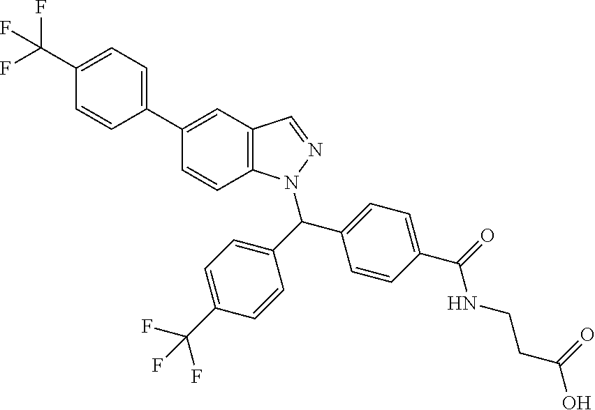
C1(C(F)(F)F)=CC=C(C2=CC3=C(C=C2)N(C(C2=CC=C(C(F)(F)F)C=C2)C2=CC=C(C(=O)NCCC(O)=O)C=C2)N=C3)C=C1
